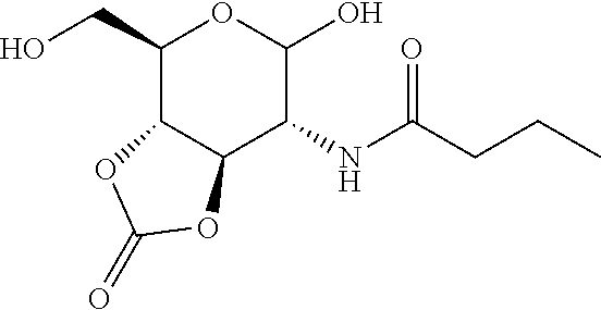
C1(CO)C2C(C(NC(CCC)=O)C(O)O1)OC(=O)O2
